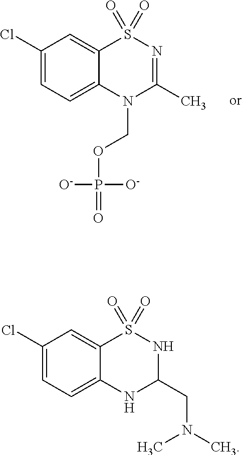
C1(Cl)=CC=C2C(=C1)S(=O)(=O)N=C(C)N2COP([O-])([O-])=O.C1(Cl)=CC=C2C(=C1)S(=O)(=O)NC(CN(C)C)N2
